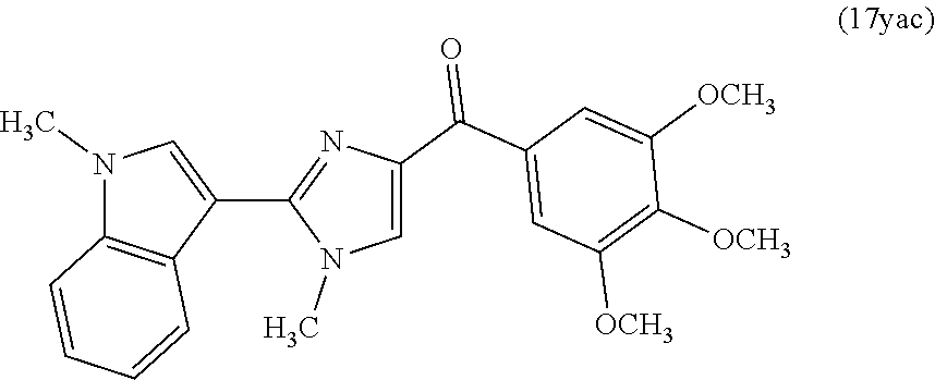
N1(C)C2=C(C(C3=NC(C(=O)C4=CC([OCH3])=C([OCH3])C([OCH3])=C4)=CN3C)=C1)C=CC=C2
